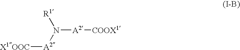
[R1]N([A2][X1OOC])[A2][COOX1]
